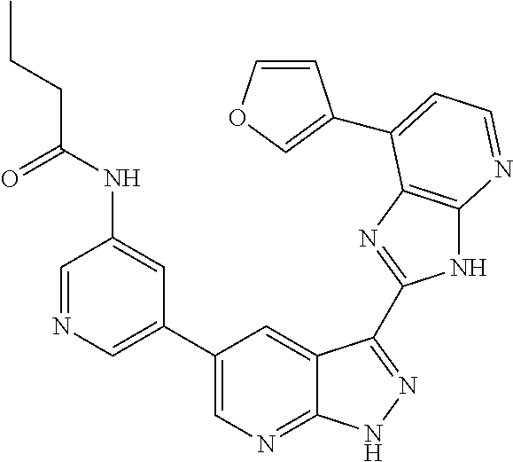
C1=NC=C(C2=CN=C3C(=C2)C(C2=NC4=C(N2)N=CC=C4C2=COC=C2)=NN3)C=C1NC(CCC)=O
